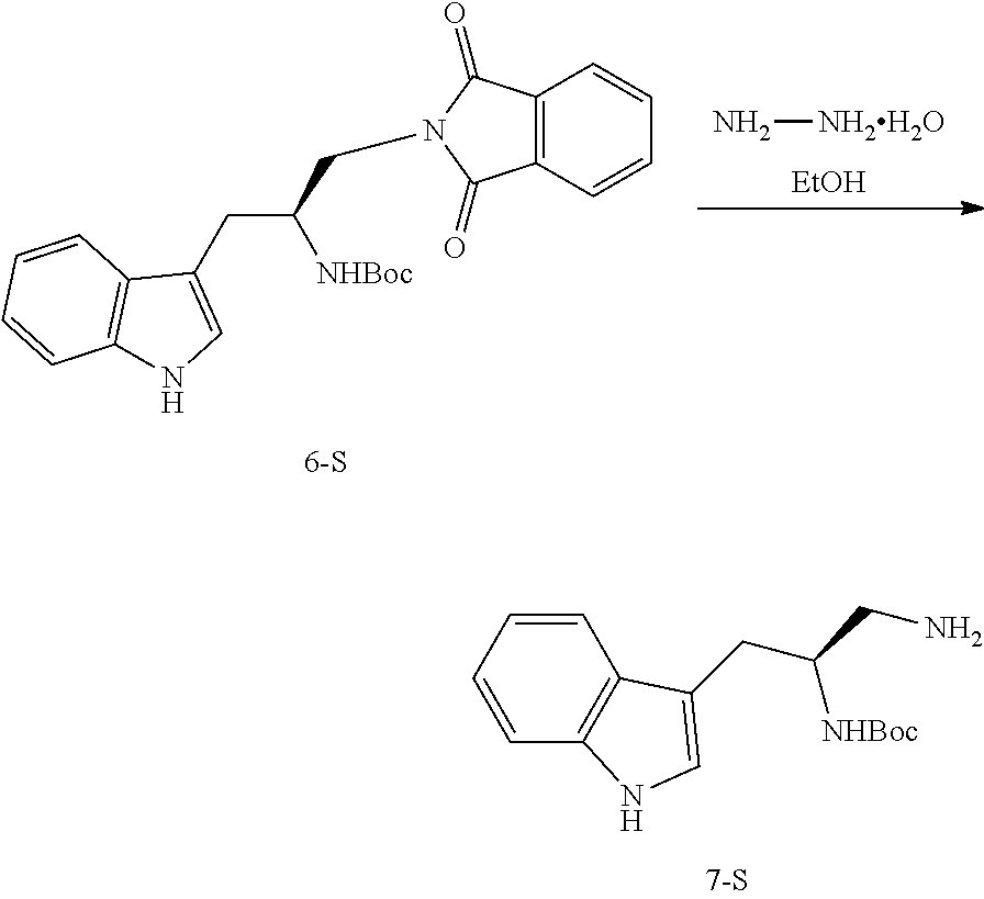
C1=CC=CC2=C1C(CC(CN)[NHBoc])=CN2.N[NH2H2O].[EtOH].C(C(CN1C(=O)C2=C(C1=O)C=CC=C2)[NHBoc])C1=CNC2=C1C=CC=C2
